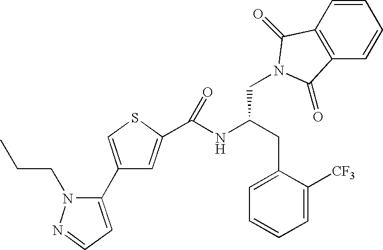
C1(C2=CC=NN2CCC)=CSC(C(NC(CC2=CC=CC=C2[CF3])CN2C(=O)C3=C(C=CC=C3)C2=O)=O)=C1
